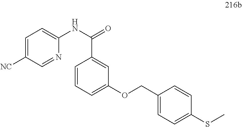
C1(COC2=CC=CC(C(NC3=CC=C([NC])C=N3)=O)=C2)=CC=C(SC)C=C1
